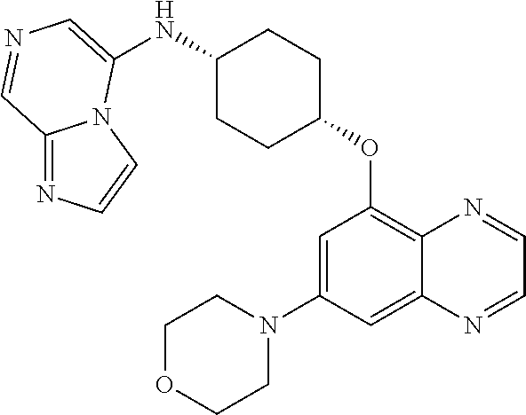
C12=NC=CN1C(NC1CCC(OC3=C4C(=CC(N5CCOCC5)=C3)N=CC=N4)CC1)=CN=C2
